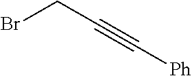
BrCC#C[Ph]
